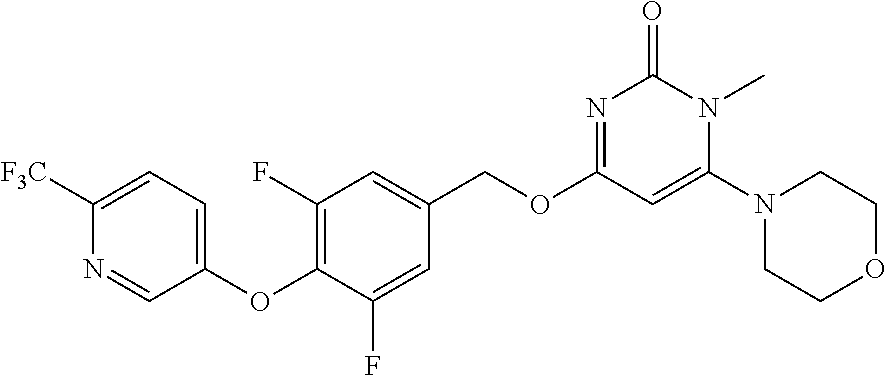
C1(OC2=C(F)C=C(COC3=NC(=O)N(C)C(N4CCOCC4)=C3)C=C2F)=CC=C([F3C])N=C1
